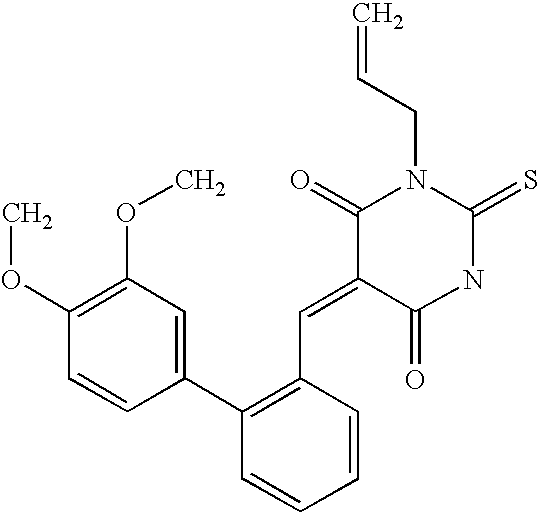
C1(C2=C(C=C3C(=O)NC(=S)N(CC=C)C3=O)C=CC=C2)=CC(OC)=C(OC)C=C1
